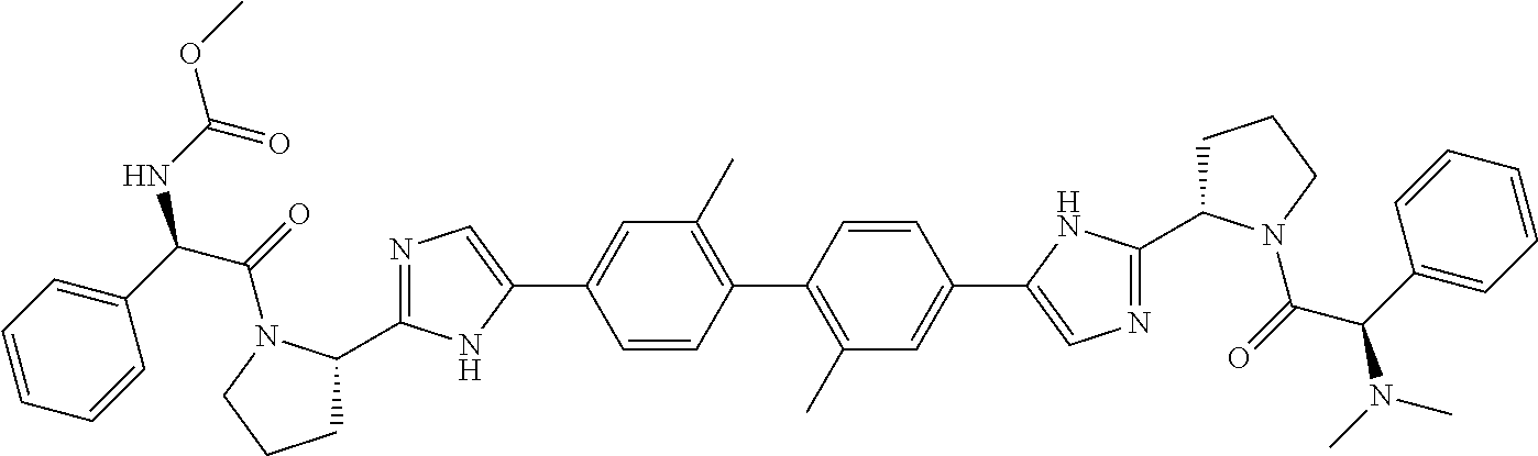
C1C(C2=NC=C(C3=CC(C)=C(C4=C(C)C=C(C5=CN=C(C6CCCN6C(=O)C(C6=CC=CC=C6)N(C)C)N5)C=C4)C=C3)N2)N(C(=O)C(C2=CC=CC=C2)NC(OC)=O)CC1
